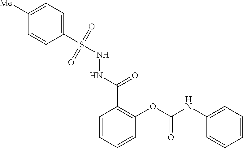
C1=CC=CC=C1NC(=O)OC1=C(C(NNS(C2=CC=C([Me])C=C2)(=O)=O)=O)C=CC=C1
